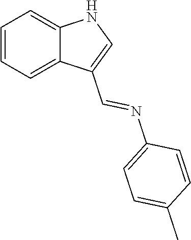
C1=CC=C2C(=C1)NC=C2C=NC1=CC=C(C)C=C1
